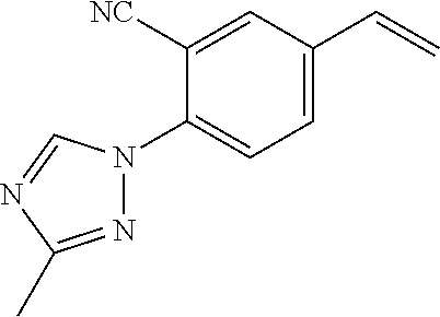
N1=C(C)N=CN1C1=CC=C(C=C)C=C1[NC]
